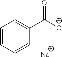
C1=CC=C(C([O-])=O)C=C1.[Na]
